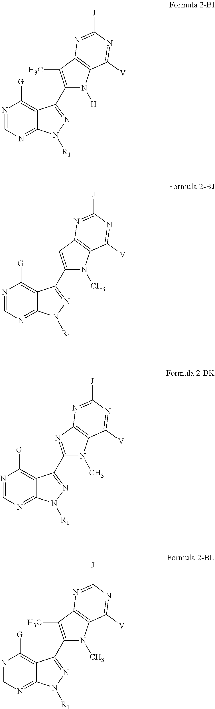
N1=CN=C2C(=C1[G])C(C1=C(C)C3=C(N1[H])C([V])=NC([J])=N3)=NN2[R1].N1=CN=C2C(=C1[G])C(C1=CC3=C(N1C)C([V])=NC([J])=N3)=NN2[R1].N1=CN=C2C(=C1[G])C(C1=NC3=C(N1C)C([V])=NC([J])=N3)=NN2[R1].N1=CN=C2C(=C1[G])C(C1=C(C)C3=C(N1C)C([V])=NC([J])=N3)=NN2[R1]
